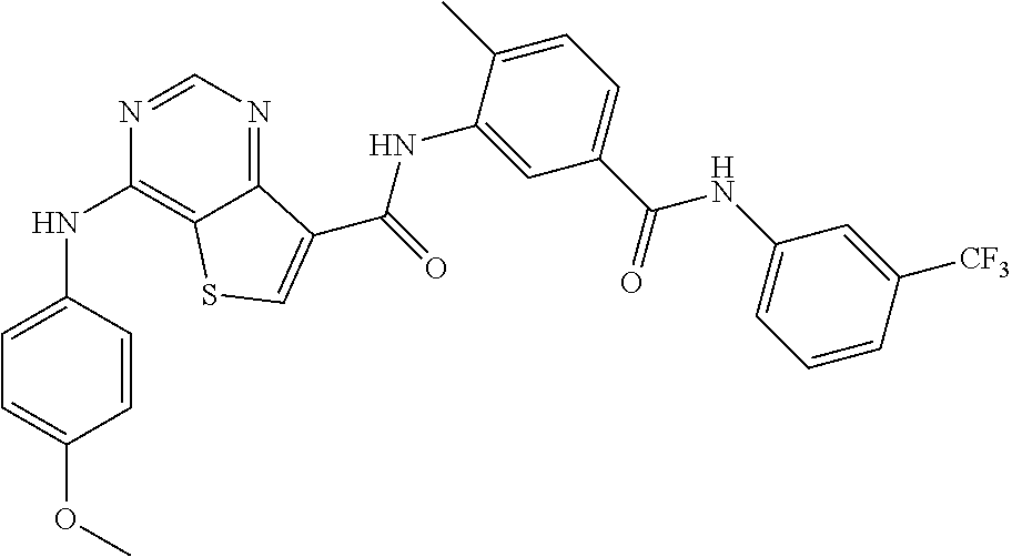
C1=NC(NC2=CC=C(OC)C=C2)=C2C(=N1)C(C(NC1=CC(C(NC3=CC=CC([CF3])=C3)=O)=CC=C1C)=O)=CS2
